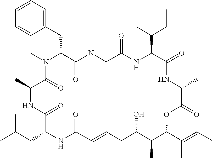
C1=CC=C(CC2C(=O)N(C)CC(=O)NC(C(C)CC)C(=O)NC(C)C(=O)OC(C(C)=CC)C(C)C(O)CC=C(C)C(=O)NC(CC(C)C)C(=O)NC(C)C(=O)N2C)C=C1
